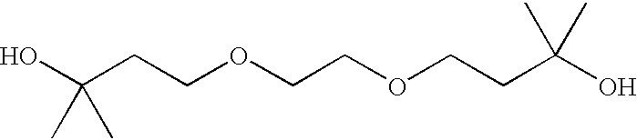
OC(CCOCCOCCC(O)(C)C)(C)C
